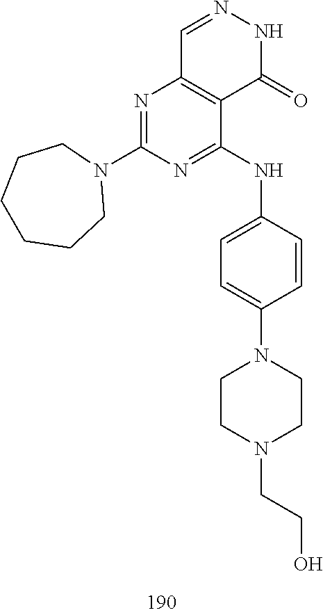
C1=NNC(=O)C2=C1N=C(N1CCCCCC1)N=C2NC1=CC=C(N2CCN(CCO)CC2)C=C1
